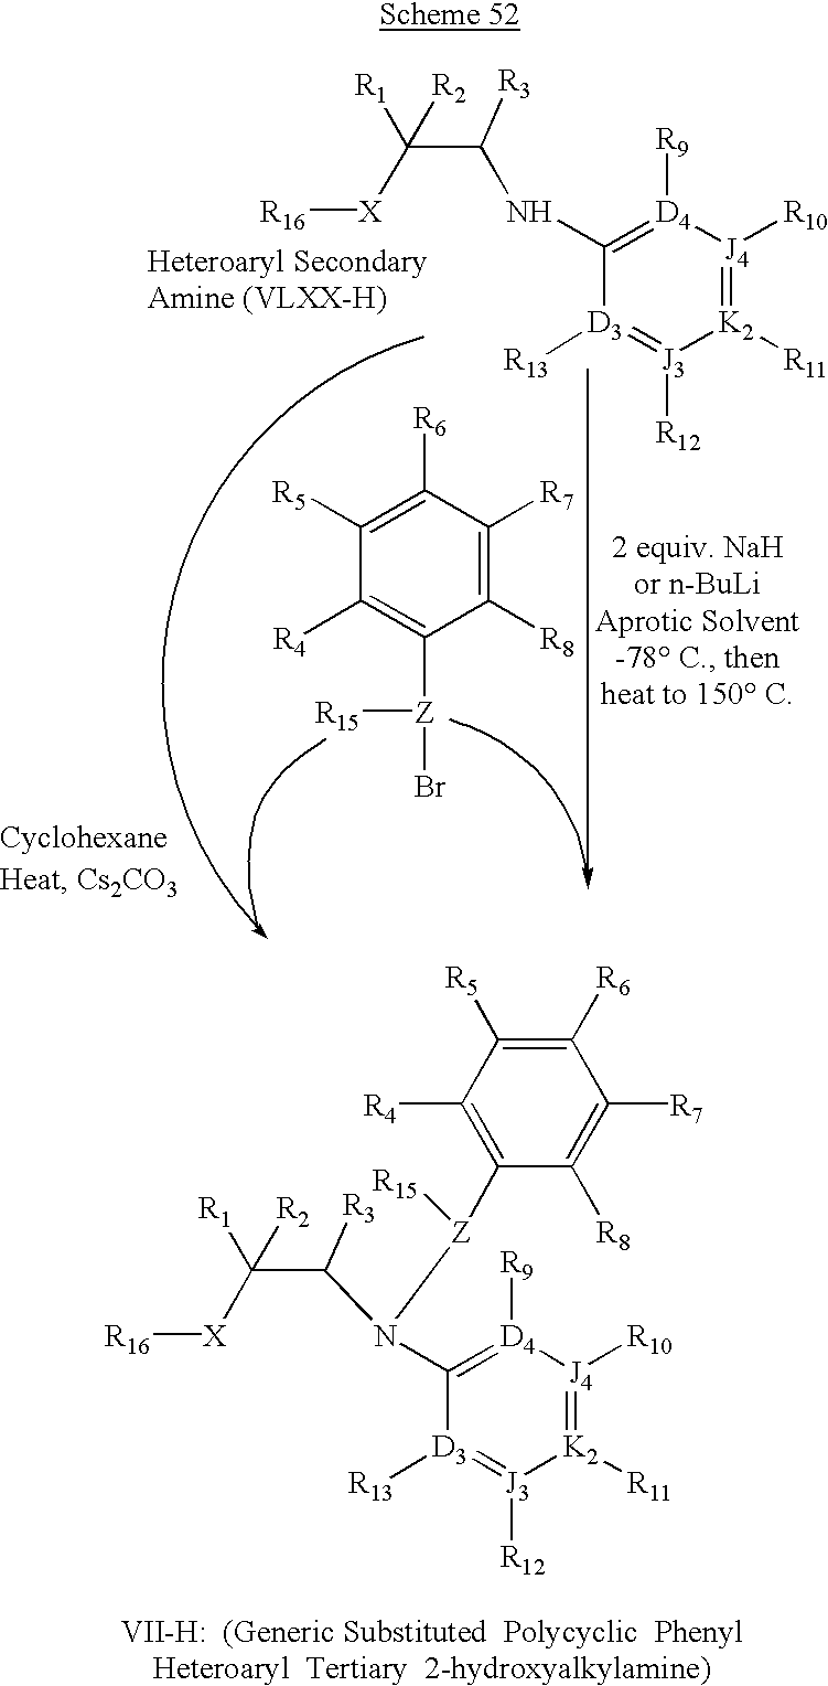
[K2]1([R11])=[J4]([R10])[D4]([R9])=C(NC(C([X][R16])([R2])[R1])[R3])[D3]([R13])=[J3]1[R12].C1([R8])=C([R7])C([R6])=C([R5])C([R4])=C1[Z](Br)[R15].[K2]1([R11])=[J4]([R10])[D4]([R9])=C(N(C(C([X][R16])([R1])[R2])[R3])[Z](C2=C([R4])C([R5])=C([R6])C([R7])=C2[R8])[R15])[D3]([R13])=[J3]1[R12]
